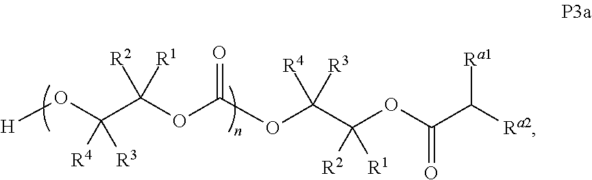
C(C(OC(OC(C(OC(C([Ra1])[Ra2])=O)([R2])[R1])([R4])[R3])=O)([R2])[R1])(O[H])([R4])[R3]
